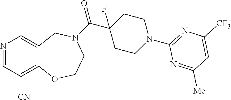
N1=CC([CN])=C2C(=C1)CN(C(C1(F)CCN(C3=NC([CF3])=CC([Me])=N3)CC1)=O)CCO2
